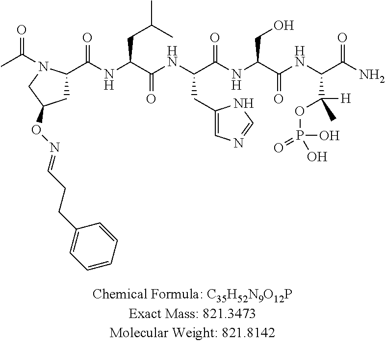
CC(=O)N1C(C(NC(C(NC(C(NC(C(NC(C(N)=O)C([H])(C)OP(O)(=O)O)=O)CO)=O)CC2=CN=CN2)=O)CC(C)C)=O)CC(ON=CCCC2=CC=CC=C2)C1
